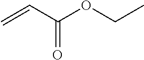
C(=O)(C=C)OCC
